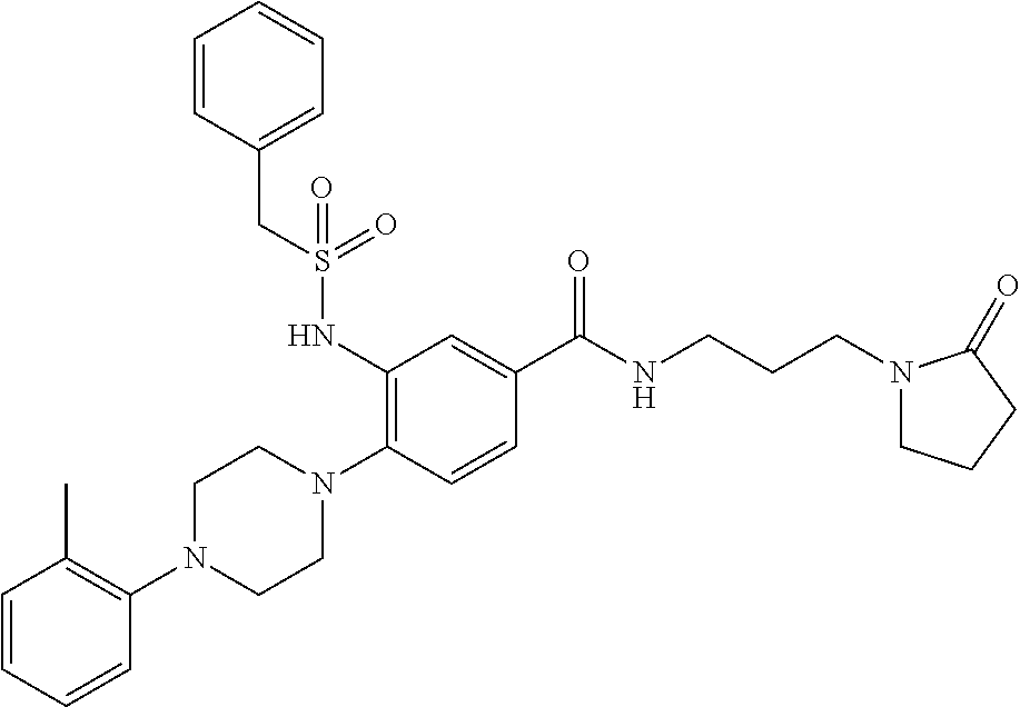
C1=CC=CC(N2CCN(C3=C(NS(CC4=CC=CC=C4)(=O)=O)C=C(C(NCCCN4CCCC4=O)=O)C=C3)CC2)=C1C
